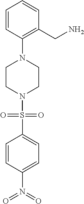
C1=CC(N(=O)=O)=CC=C1S(=O)(=O)N1CCN(C2=C(CN)C=CC=C2)CC1
